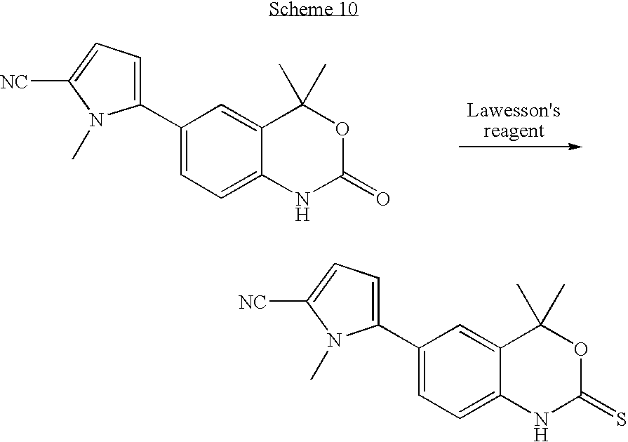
C1(C2=CC=C([NC])N2C)=CC=C2C(=C1)C(C)(C)OC(=S)N2.C1(C2=CC=C([NC])N2C)=CC=C2C(=C1)C(C)(C)OC(=O)N2
